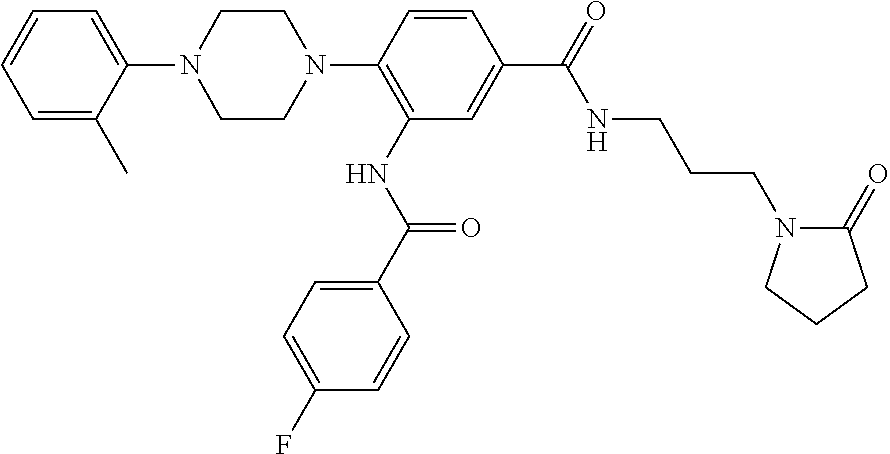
C1=C(C)C(N2CCN(C3=C(NC(C4=CC=C(F)C=C4)=O)C=C(C(=O)NCCCN4C(=O)CCC4)C=C3)CC2)=CC=C1
